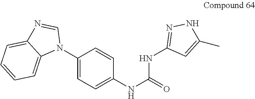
C1(N2C=NC3=CC=CC=C23)=CC=C(NC(=O)NC2=NNC(C)=C2)C=C1
